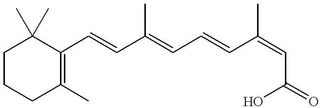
C1CCC(C)=C(C=CC(=CC=CC(=CC(=O)O)C)C)C1(C)C
